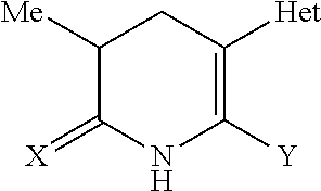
C1([Y])=C([Het])CC([Me])C(=[X])N1
